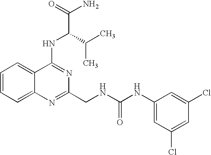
C12=CC=CC=C1N=C(CNC(NC1=CC(Cl)=CC(Cl)=C1)=O)N=C2NC(C(N)=O)C(C)C
